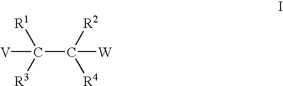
[V]C(C([R2])([R4])[W])([R1])[R3]
